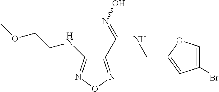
C1(C(=NO)NCC2=CC(Br)=CO2)=NON=C1NCCOC
